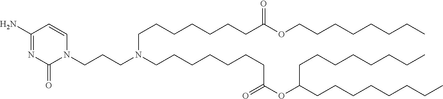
C(CC)CCCCCOC(CCCCCCCN(CCCN1C=CC(N)=NC1=O)CCCCCCCC(OC(CCCCCCCC)CCCCCCCC)=O)=O
